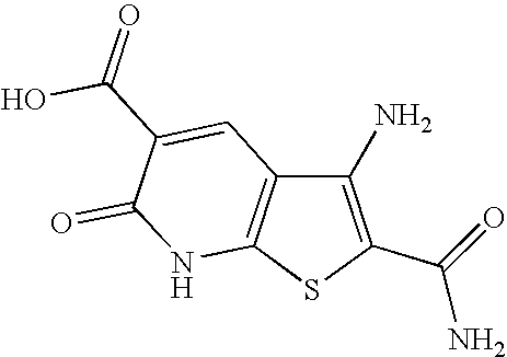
C1(N)=C(C(=O)N)SC2=C1C=C(C(=O)O)C(=O)N2
